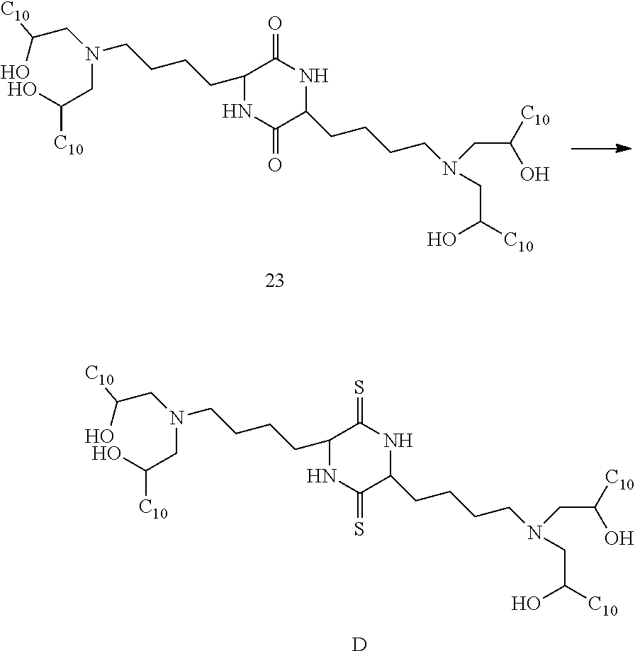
[C10]C(O)CN(CC(O)[C10])CCCCC1NC(=O)C(CCCCN(CC([C10])O)CC([C10])O)NC1=O.[C10]C(O)CN(CC(O)[C10])CCCCC1NC(=S)C(CCCCN(CC([C10])O)CC([C10])O)NC1=S.[D]
